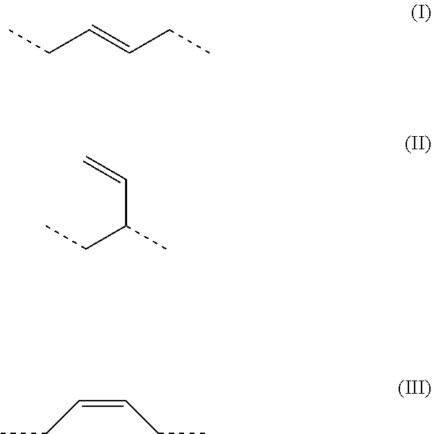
CCC=CCC.CCC(C=C)C.CCC=CCC
